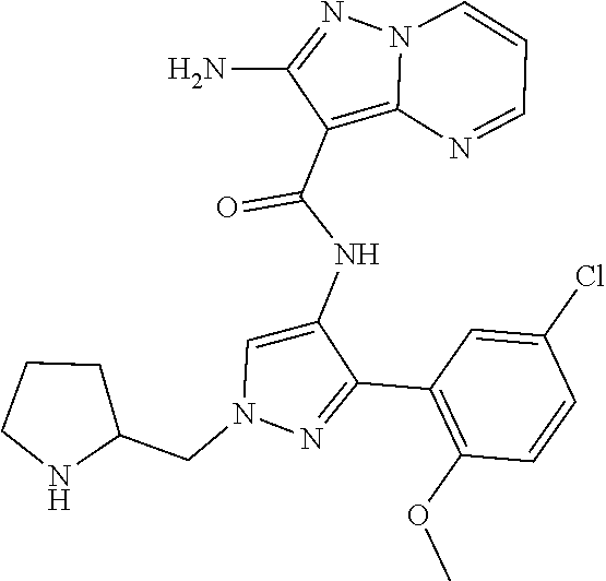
C1(C2=NN(CC3CCCN3)C=C2NC(C2=C3N(N=C2N)C=CC=N3)=O)=C(OC)C=CC(Cl)=C1
